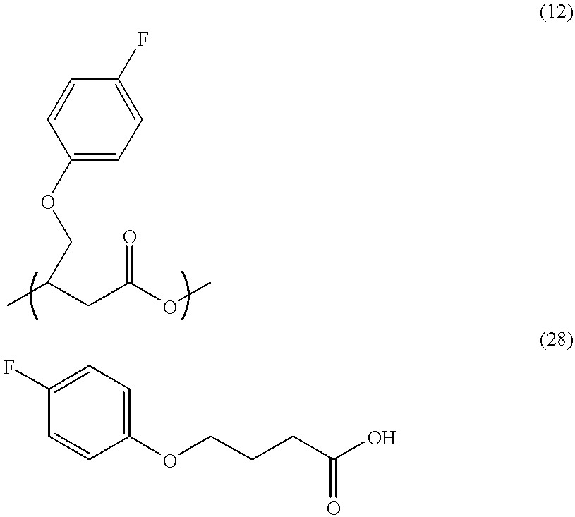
C1(OCC(C)CC(OC)=O)=CC=C(F)C=C1.C1(F)=CC=C(OCCCC(O)=O)C=C1
